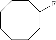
C1CCCCCCC1F
